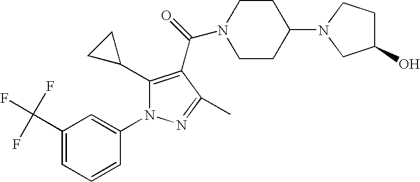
C1CC(N2CC(O)CC2)CCN1C(=O)C1=C(C2CC2)N(C2=CC(C(F)(F)F)=CC=C2)N=C1C
